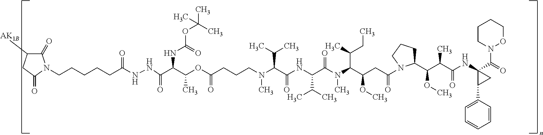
C(C(OC(CCCN(C(C(NC(C(N(C(C(CC(N1C(C(C(C(NC2(C(=O)N3OCCCC3)C(C3=CC=CC=C3)C2)=O)C)OC)CCC1)=O)OC)C(CC)C)C)=O)C(C)C)=O)C(C)C)C)=O)C)(C(NNC(CCCCCN1C(=O)C([AK1B])CC1=O)=O)=O)NC(=O)OC(C)(C)C
